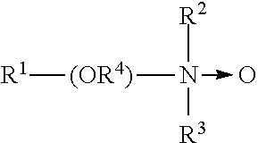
[(OR4)]([R1])N([R2])([R3])->O
